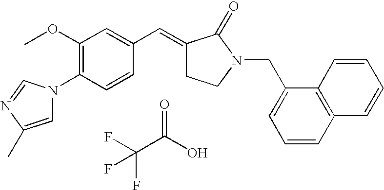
C1(OC)=C(N2C=C(C)N=C2)C=CC(C=C2CCN(CC3=CC=CC4=C3C=CC=C4)C2=O)=C1.C(C(O)=O)(F)(F)F
